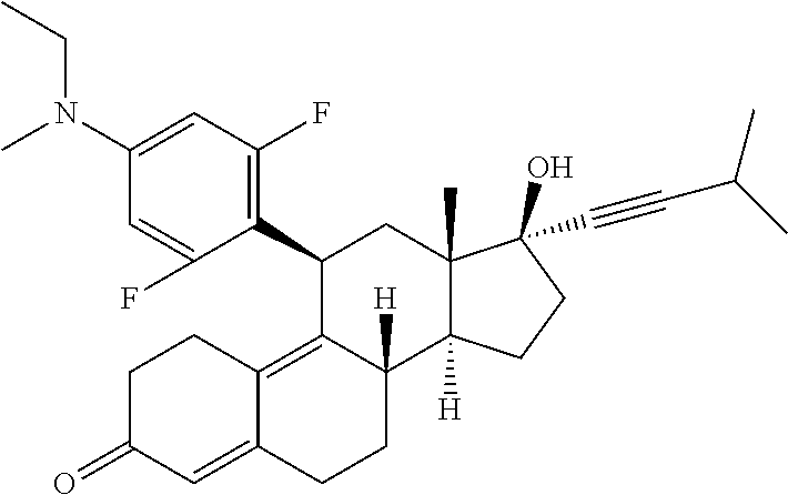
C1(C2=C(F)C=C(N(CC)C)C=C2F)C2=C3C(=CC(=O)CC3)CCC2([H])C2([H])C(C)(C1)C(C#CC(C)C)(O)CC2
